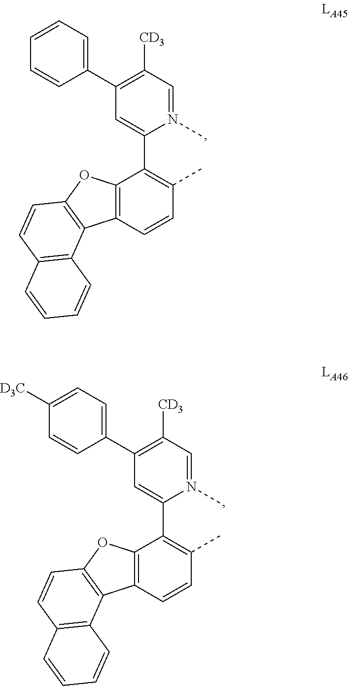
C12=C(C=CC(C)=C1C1=CC(C3=CC=CC=C3)=C([CD3])C=N1C)C1=C(O2)C=CC2=C1C=CC=C2.C12=C(C=CC(C)=C1C1=CC(C3=CC=C([D3C])C=C3)=C([CD3])C=N1C)C1=C(O2)C=CC2=C1C=CC=C2
